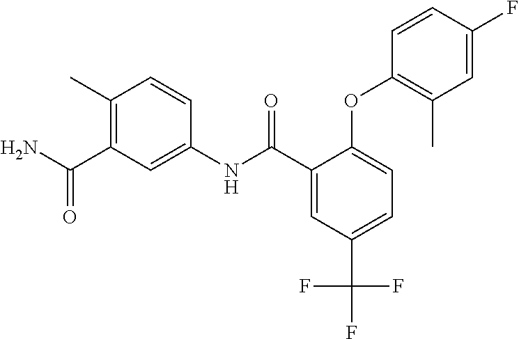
NC(=O)C1=C(C)C=CC(NC(C2=CC(C(F)(F)F)=CC=C2OC2=C(C)C=C(F)C=C2)=O)=C1
